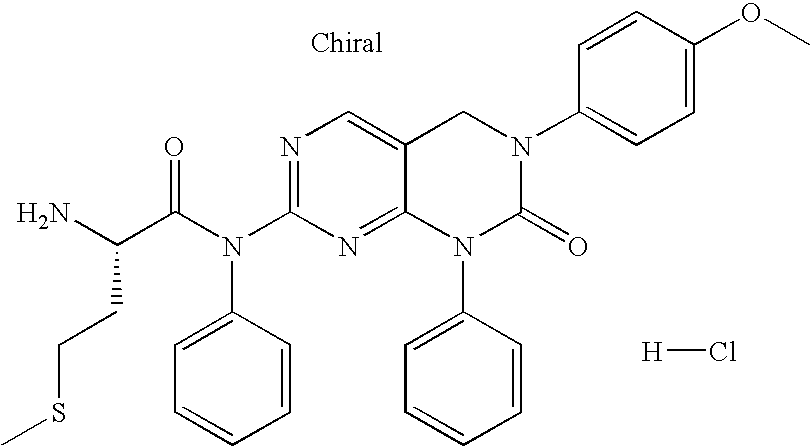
N1=C(N(C2=CC=CC=C2)C(=O)C(N)CCSC)N=C2C(=C1)CN(C1=CC=C(OC)C=C1)C(=O)N2C1=CC=CC=C1.[H]Cl
